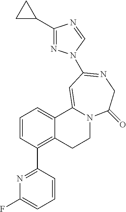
C1=CC(C2=NC(F)=CC=C2)=C2C(=C1)C1=CC(N3N=C(C4CC4)N=C3)=NCC(=O)N1CC2
